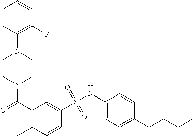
N1(C(=O)C2=C(C)C=CC(S(NC3=CC=C(CCCC)C=C3)(=O)=O)=C2)CCN(C2=C(F)C=CC=C2)CC1
